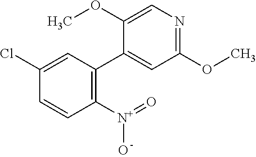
C1(OC)=NC=C(OC)C(C2=C([N+](O)=O)C=CC(Cl)=C2)=C1
